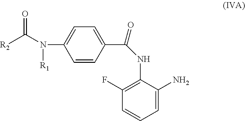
[R2]C(N(C1=CC=C(C(=O)NC2=C(F)C=CC=C2N)C=C1)[R1])=O
